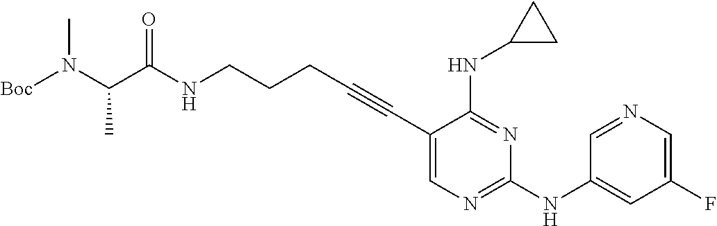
N(CCCC#CC1=CN=C(NC2=CC(F)=CN=C2)N=C1NC1CC1)C(C(N([Boc])C)C)=O
